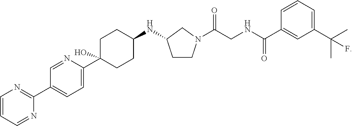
C1CN(C(CNC(C2=CC(C(C)(C)F)=CC=C2)=O)=O)CC1NC1CCC(C2=CC=C(C3=NC=CC=N3)C=N2)(O)CC1
